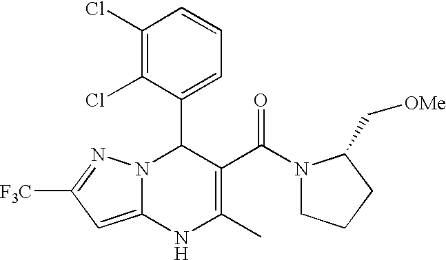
C1(Cl)=C(Cl)C(C2N3C(=CC([F3C])=N3)NC(C)=C2C(=O)N2CCCC2C[OMe])=CC=C1
